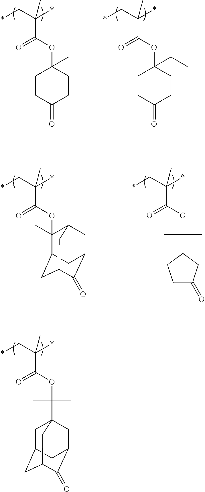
O(C(=O)C(C*)(*)C)C1(C)C2CC3C(=O)C(CC1C3)C2.O(C(=O)C(C*)(*)C)C(C)(C)C1CCC(=O)C1.O(C(=O)C(C*)(*)C)C(C)(C)C12CC3CC(C(=O)C(C1)C3)C2.O(C(=O)C(C*)(*)C)C1(C)CCC(=O)CC1.O(C(=O)C(C*)(*)C)C1(CC)CCC(=O)CC1
